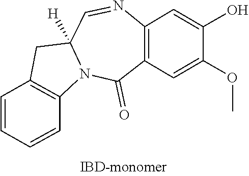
C1=NC2=C(C(=O)N3C1([H])CC1=C3C=CC=C1)C=C(OC)C(O)=C2
